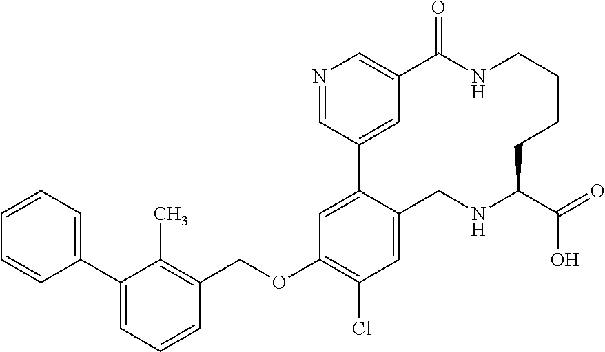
C1=CC=C(C2=CC=CC(COC3=C(Cl)C=C4C(=C3)C3=CC(=CN=C3)C(=O)NCCCCC(C(=O)O)NC4)=C2C)C=C1
